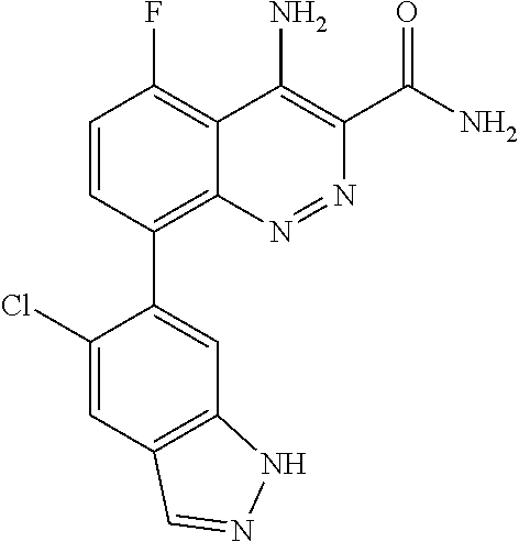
C1=CC(C2=CC3=C(C=C2Cl)C=NN3)=C2C(=C1F)C(N)=C(C(N)=O)N=N2
